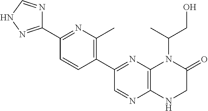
C1(C2=NC3=C(N=C2)NCC(=O)N3C(CO)C)=C(C)N=C(C2=NNC=N2)C=C1
